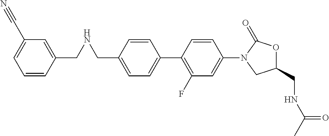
C1(CNCC2=CC(C#N)=CC=C2)=CC=C(C2=C(F)C=C(N3C(=O)OC(CNC(C)=O)C3)C=C2)C=C1
